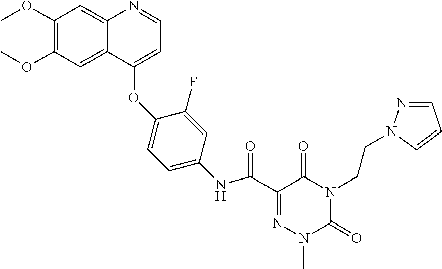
C1(OC)=C(OC)C=C2C(=C1)N=CC=C2OC1=CC=C(NC(C2=NN(C)C(=O)N(CCN3N=CC=C3)C2=O)=O)C=C1F
